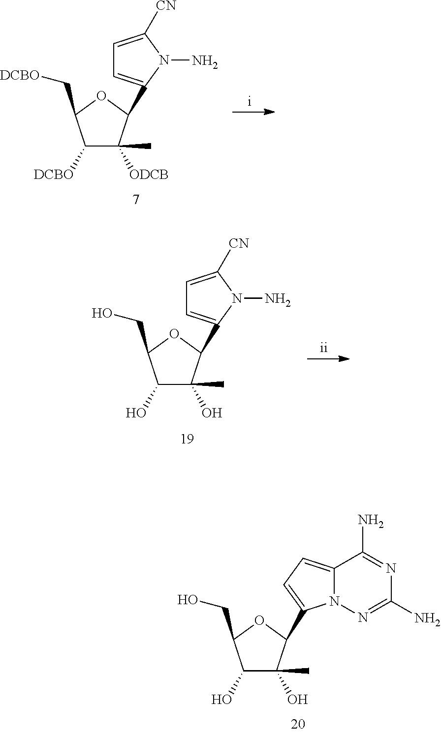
C1([DCBO])C(C)([ODCB])C(C2=CC=C([CN])N2N)OC1C[DCBO].C1(O)C(C)(O)C(C2=CC=C3N2N=C(N)N=C3N)OC1CO.C1(O)C(C)(O)C(C2=CC=C([CN])N2N)OC1CO
